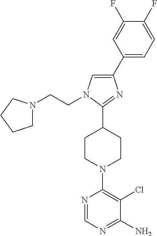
N1=CN=C(N)C(Cl)=C1N1CCC(C2=NC(C3=CC=C(F)C(F)=C3)=CN2CCN2CCCC2)CC1
